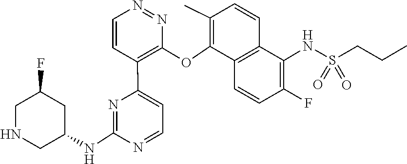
C1(NC2CNCC(F)C2)=NC(C2=C(OC3=C(C)C=CC4=C3C=CC(F)=C4NS(=O)(=O)CCC)N=NC=C2)=CC=N1
